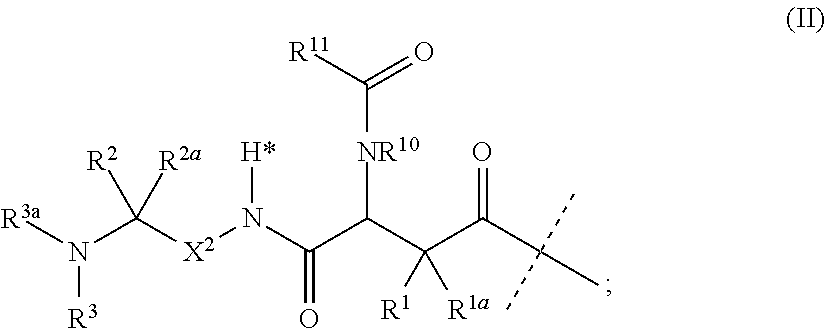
[R3]N(C([X2]N(C(C(C(C(C(C)(C)C)=O)([R1])[R1a])[NR10]C(=O)[R11])=O)[H*])([R2])[R2a])[R3a]
